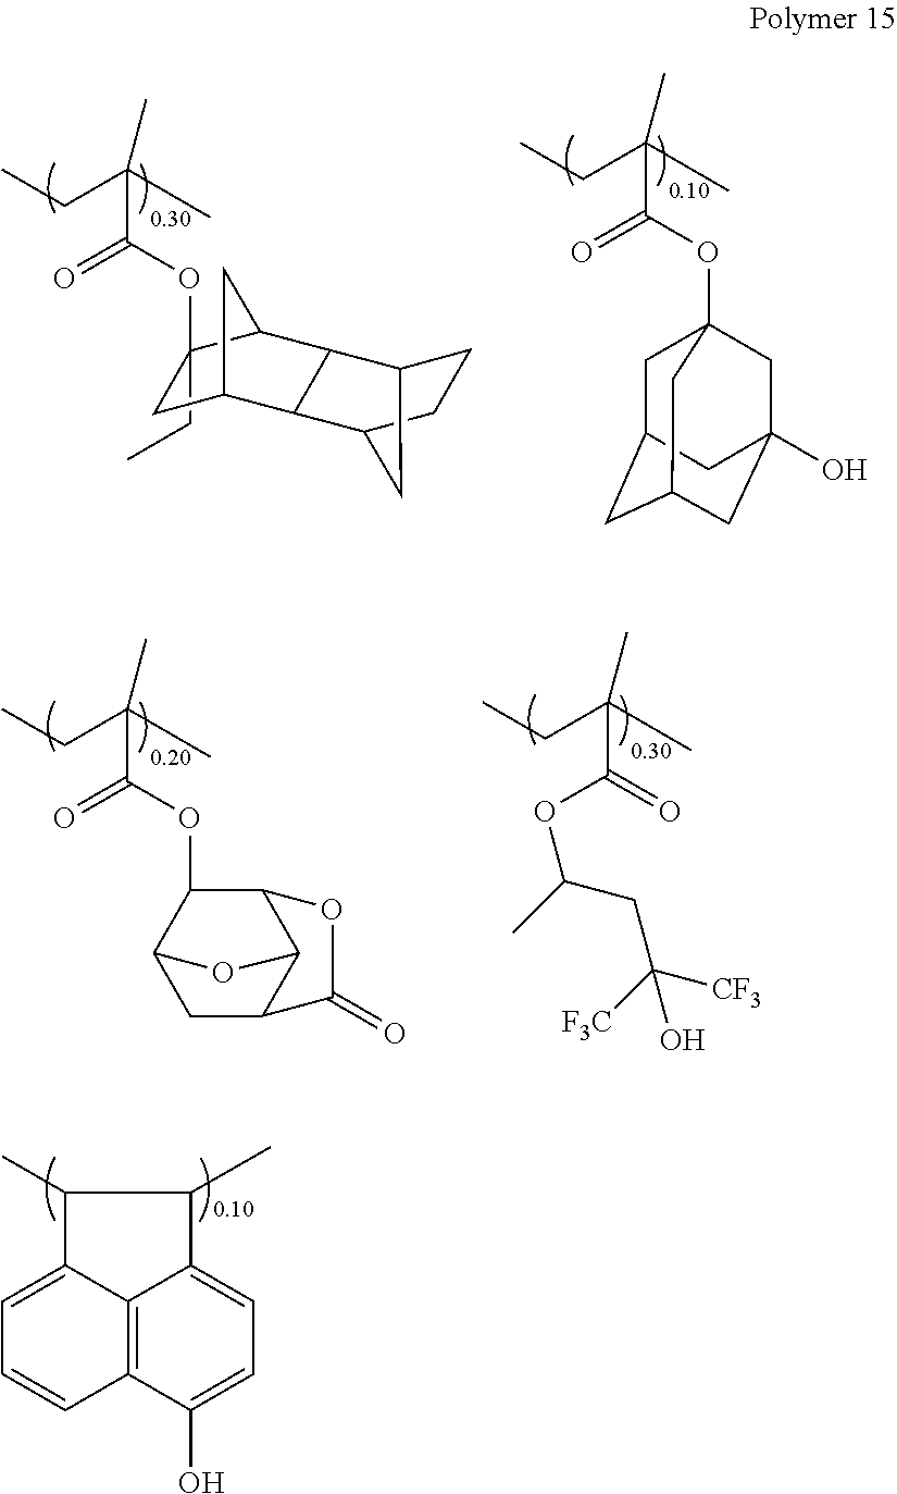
C1(CC)(OC(C(CC)(C)C)=O)CC2CC1C1C3CCC(C21)C3.CCC(C)(C)C(OC12CC3CC(CC(O)(C1)C3)C2)=O.C1(C)C2=CC=CC3=C2C(=CC=C3O)C1C.CCC(C)(C)C(OC1C2CC3C(C1OC3=O)O2)=O.CCC(C)(C)C(=O)OC(CC([F3C])([CF3])O)C
